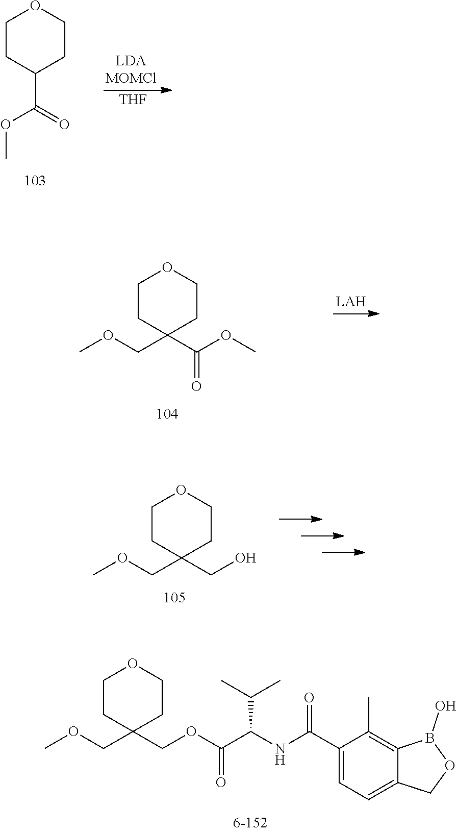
C1CC(C(OC)=O)CCO1.[THF].C1CC(CO)(COC)CCO1.C1CC(COC(C(NC(C2=CC=C3C(=C2C)B(O)OC3)=O)C(C)C)=O)(COC)CCO1.C1CC(C(OC)=O)(COC)CCO1
